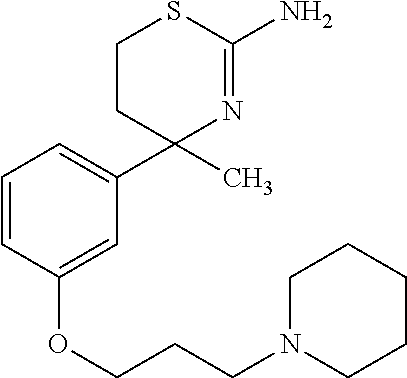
C1(C)(C2=CC=CC(OCCCN3CCCCC3)=C2)N=C(N)SCC1
